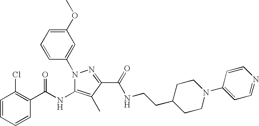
C1=CC=CC(C(NC2=C(C)C(C(=O)NCCC3CCN(C4=CC=NC=C4)CC3)=NN2C2=CC(OC)=CC=C2)=O)=C1Cl
